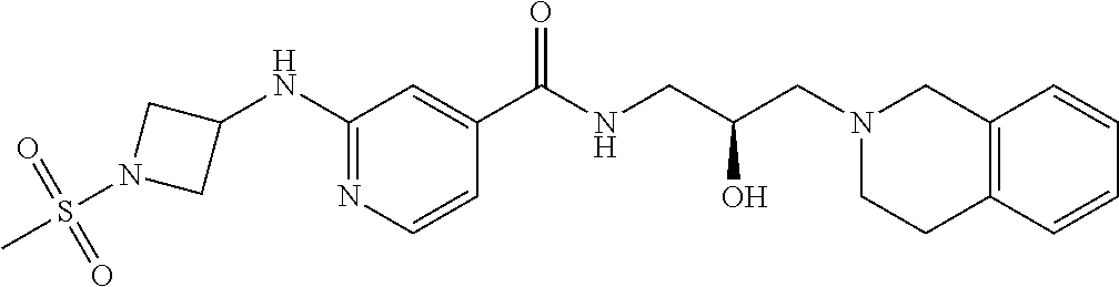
C1(C(NCC(CN2CC3=C(CC2)C=CC=C3)O)=O)=CC(NC2CN(S(C)(=O)=O)C2)=NC=C1
